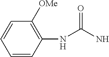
C1=CC(NC(N)=O)=C([OMe])C=C1
